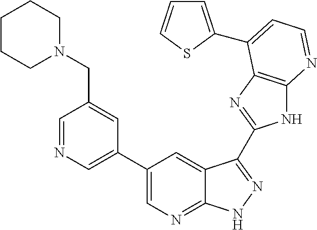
C1=NC=C(C2=CN=C3C(=C2)C(C2=NC4=C(N2)N=CC=C4C2=CC=CS2)=NN3)C=C1CN1CCCCC1
